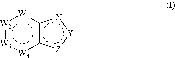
[W2]1:[W3]:[W4]c2c([W1]:1)[X]:[Y]:[Z]2
